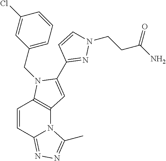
C12=C(N(CC3=CC=CC(Cl)=C3)C(C3=NN(CCC(N)=O)C=C3)=C1)C=CC1=NN=C(C)N21
